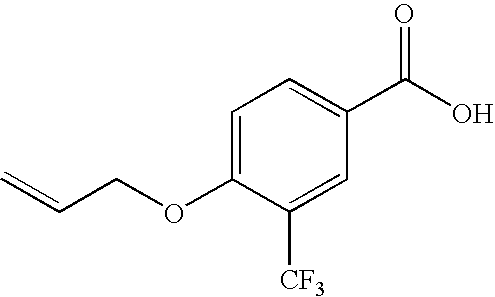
C1=C(OCC=C)C([CF3])=CC(C(O)=O)=C1
